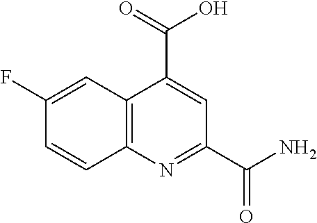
C12=C(N=C(C(N)=O)C=C1C(=O)O)C=CC(F)=C2
